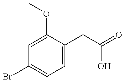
C1=C(OC)C(CC(=O)O)=CC=C1Br
